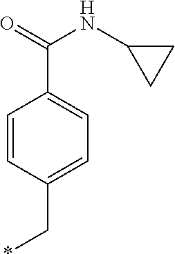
C1=CC(C*)=CC=C1C(=O)NC1CC1
